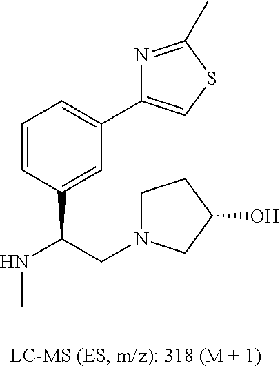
C1=CC(C(NC)CN2CCC(O)C2)=CC(C2=CSC(C)=N2)=C1
